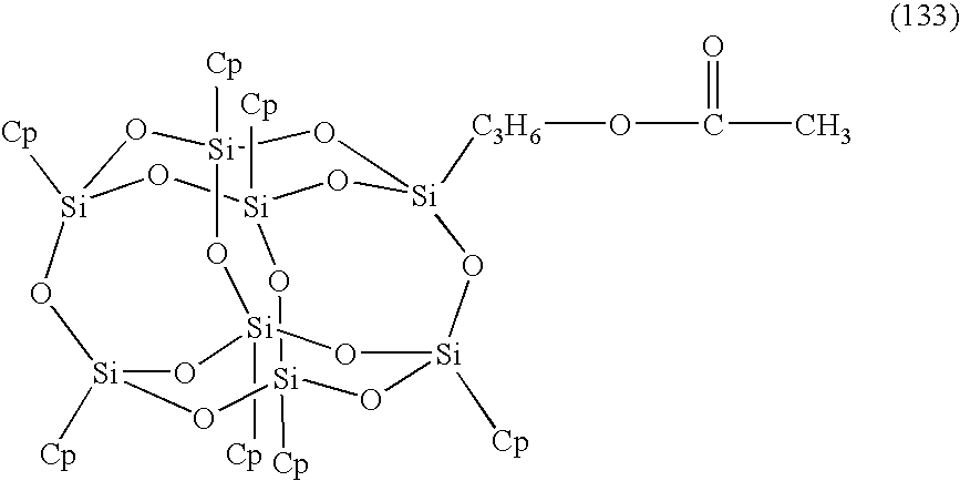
[Si]12([Cp])O[Si]3([Cp])O[Si]4([C3H6]OC(C)=O)O[Si]([Cp])(O1)O[Si]1([Cp])O[Si]([Cp])(O[Si]([Cp])(O3)O[Si]([Cp])(O1)O2)O4
